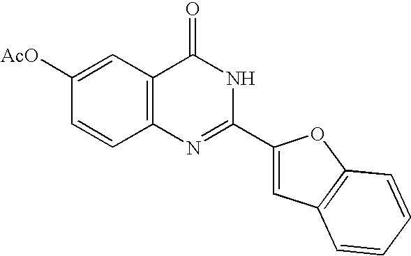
C1(C2=CC3=C(O2)C=CC=C3)=NC2=C(C(=O)N1)C=C([AcO])C=C2
